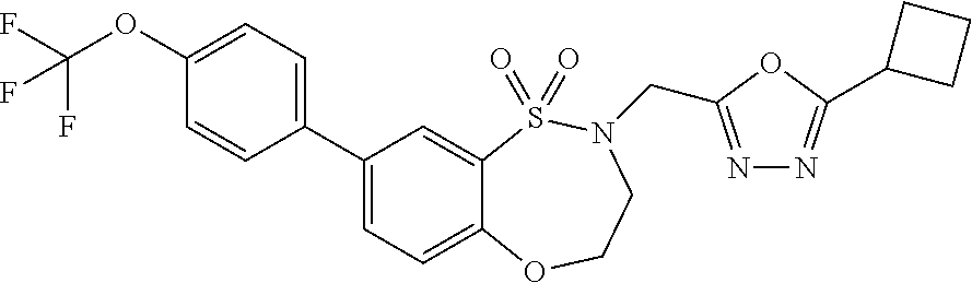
C1(C2=CC=C(OC(F)(F)F)C=C2)=CC=C2C(=C1)S(=O)(=O)N(CC1=NN=C(C3CCC3)O1)CCO2
